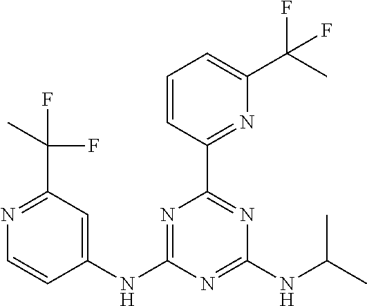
C1(NC2=NC(C3=NC(C(C)(F)F)=CC=C3)=NC(NC(C)C)=N2)=CC(C(C)(F)F)=NC=C1
